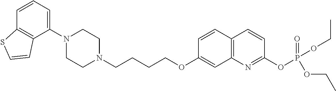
C1(N2CCN(CCCCOC3=CC4=C(C=C3)C=CC(OP(=O)(OCC)OCC)=N4)CC2)=CC=CC2=C1C=CS2
